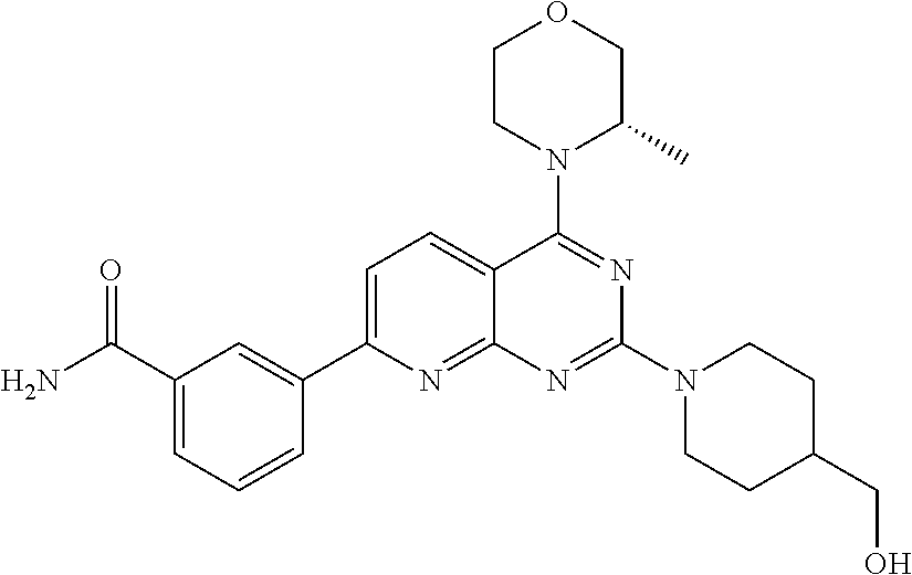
C1(C(=O)N)=CC=CC(C2=CC=C3C(=N2)N=C(N2CCC(CO)CC2)N=C3N2C(C)COCC2)=C1
